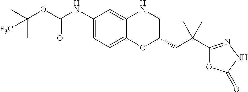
C1=C(NC(OC(C)(C)[F3C])=O)C=C2C(=C1)OC(CC(C1=NNC(=O)O1)(C)C)CN2
